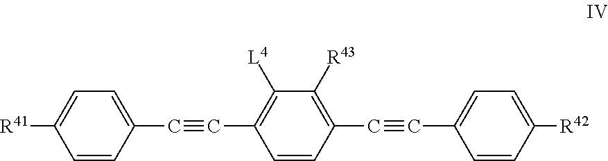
[R42]C1=CC=C(C#CC2=C([R43])C([L4])=C(C#CC3=CC=C([R41])C=C3)C=C2)C=C1
